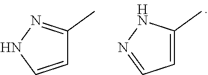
C1=C(C)NN=C1.C1=CNN=C1C
